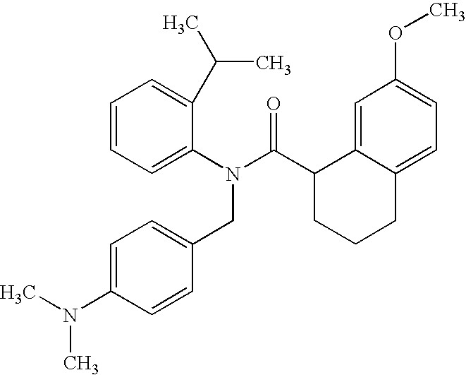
C1=CC=C(C(C)C)C(N(C(C2CCCC3=CC=C(OC)C=C23)=O)CC2=CC=C(N(C)C)C=C2)=C1
